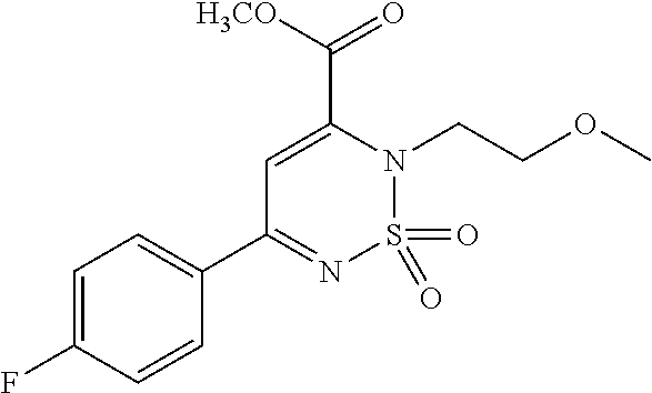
C(C1=CC(C2=CC=C(F)C=C2)=NS(=O)(=O)N1CCOC)([H3CO])=O
